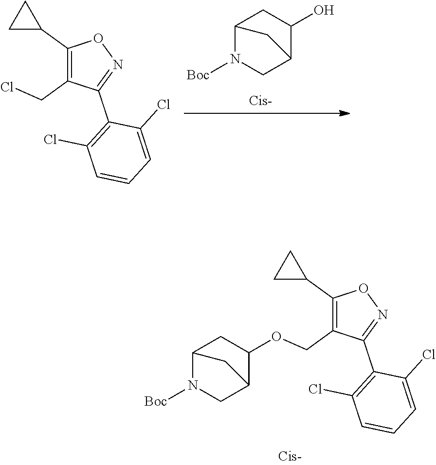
C1C2C(O)CC(N1[Boc])C2.C1(C2CC2)=C(CCl)C(C2=C(Cl)C=CC=C2Cl)=NO1.C1C2C(OCC3=C(C4CC4)ON=C3C3=C(Cl)C=CC=C3Cl)CC(N1[Boc])C2
